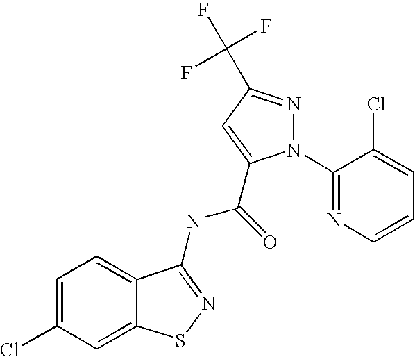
C1=C(Cl)C=C2C(=C1)C(NC(=O)C1=CC(C(F)(F)F)=NN1C1=NC=CC=C1Cl)=NS2
